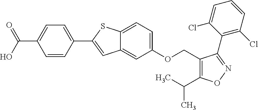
C1=CC(C2=CC3=CC(OCC4=C(C(C)C)ON=C4C4=C(Cl)C=CC=C4Cl)=CC=C3S2)=CC=C1C(=O)O
